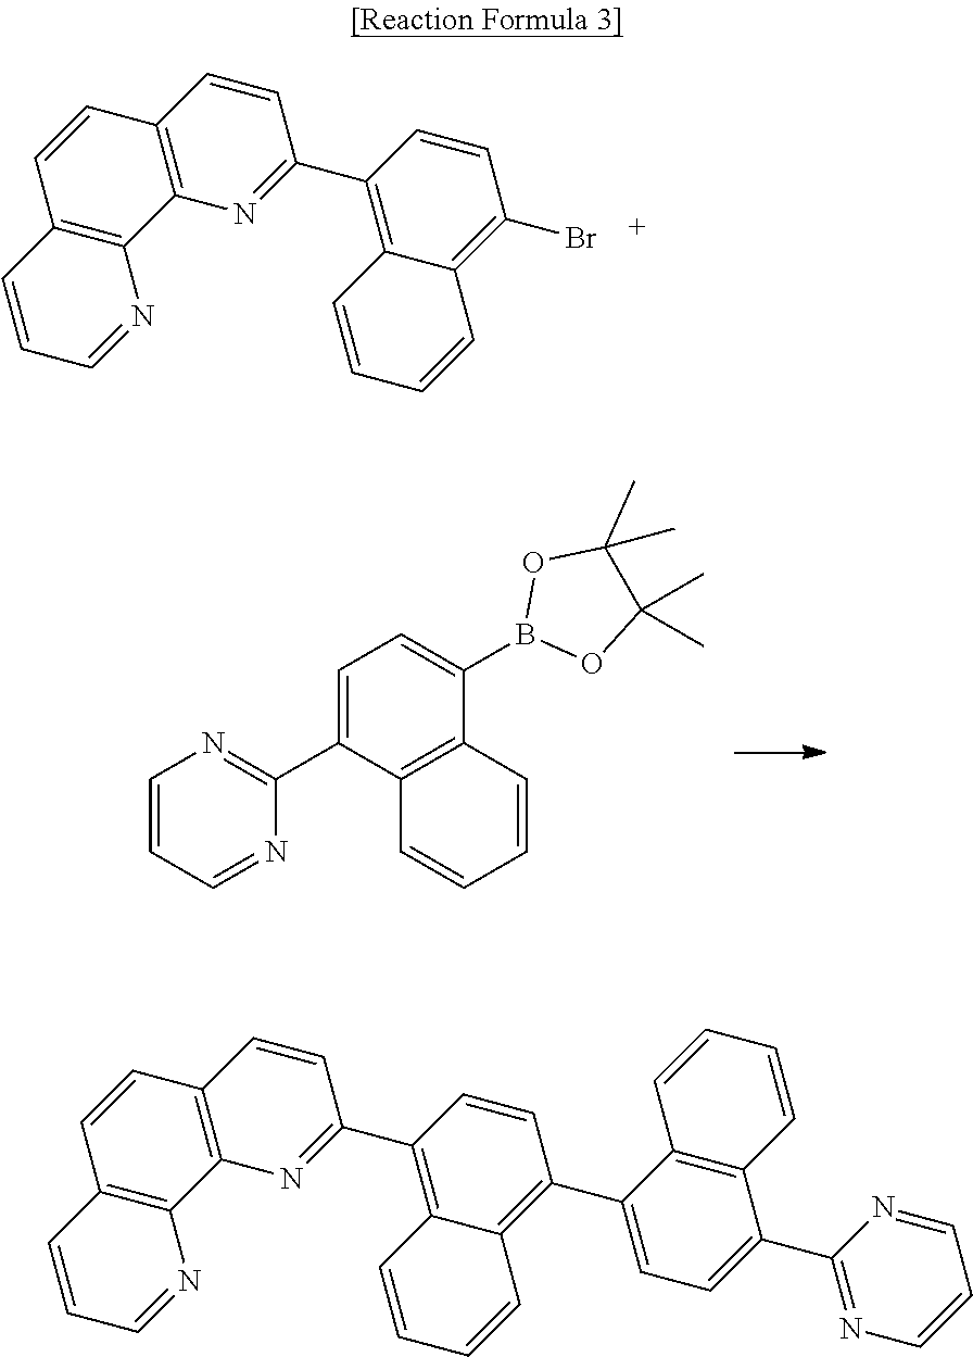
C12=C(N=C(C3=C4C(=C(Br)C=C3)C=CC=C4)C=C1)C1=C(C=C2)C=CC=N1.C1=CC=NC(C2=CC=C(B3OC(C)(C)C(C)(C)O3)C3=C2C=CC=C3)=N1.C12=C(N=C(C3=C4C(=C(C5=CC=C(C6=NC=CC=N6)C6=C5C=CC=C6)C=C3)C=CC=C4)C=C1)C1=C(C=C2)C=CC=N1
